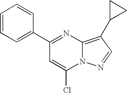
C12=C(C3CC3)C=NN1C(Cl)=CC(C1=CC=CC=C1)=N2
